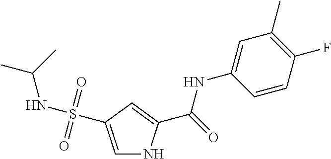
C1=C(S(NC(C)C)(=O)=O)C=C(C(=O)NC2=CC(C)=C(F)C=C2)N1
